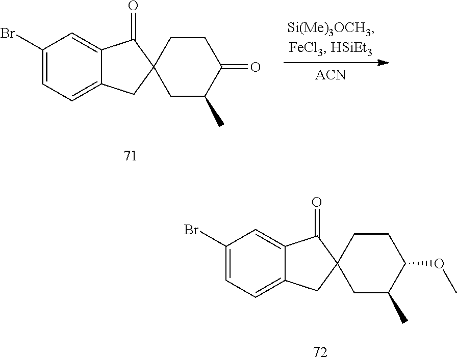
C1(Br)=CC=C2C(=C1)C(=O)C1(C2)CC(C)C(=O)CC1.[ACN].C1(Br)=CC=C2C(=C1)C(=O)C1(C2)CC(C)C(OC)CC1
